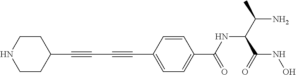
C(C#CC1=CC=C(C(NC(C(=O)NO)C(C)N)=O)C=C1)#CC1CCNCC1
